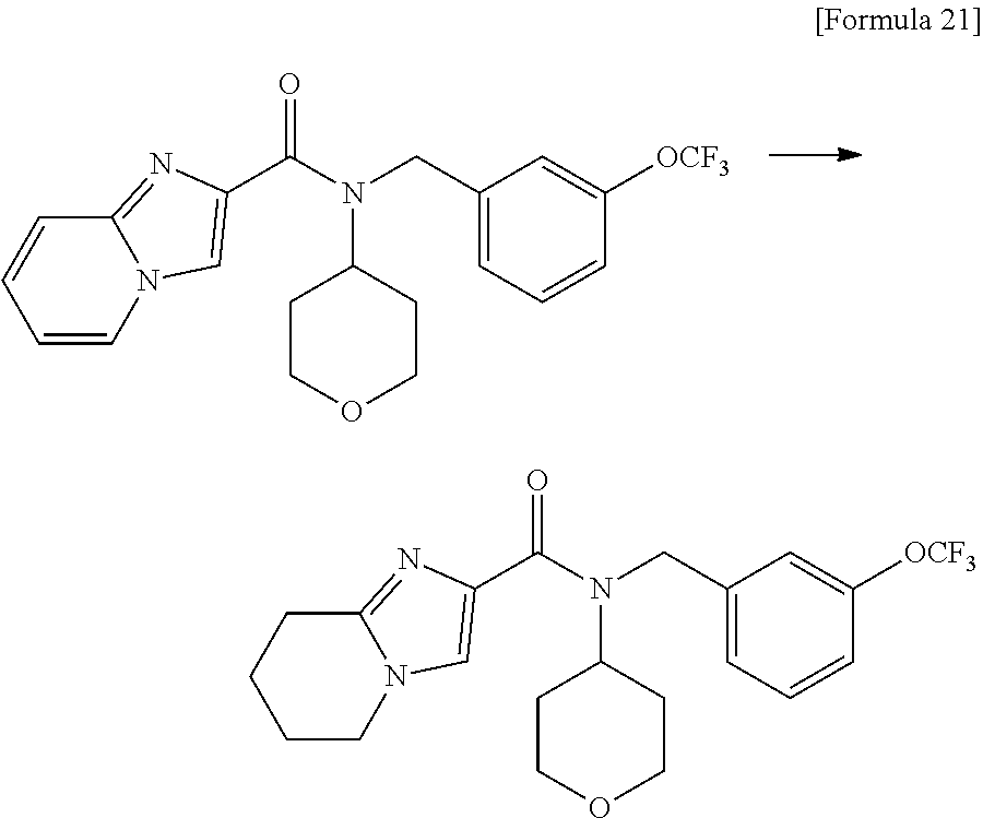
O=C(N(C1CCOCC1)CC1=CC=CC([OCF3])=C1)C1=CN2C=CC=CC2=N1.O=C(N(C1CCOCC1)CC1=CC=CC([OCF3])=C1)C1=CN2CCCCC2=N1
